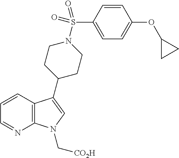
C12=C(C=CC=N1)C(C1CCN(S(C3=CC=C(OC4CC4)C=C3)(=O)=O)CC1)=CN2C[CO2H]
